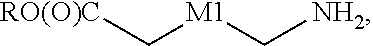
[RO(O)C]C[M1]C[NH2]
